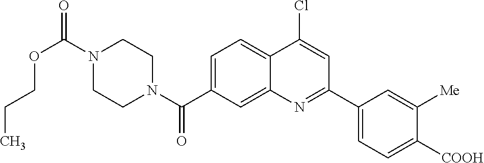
N1(C(OCCC)=O)CCN(C(=O)C2=CC=C3C(=C2)N=C(C2=CC=C([COOH])C([Me])=C2)C=C3Cl)CC1
